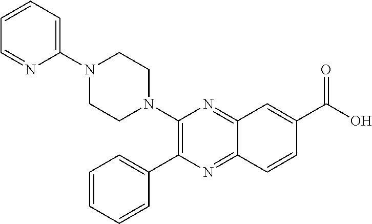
C12=NC(N3CCN(C4=CC=CC=N4)CC3)=C(C3=CC=CC=C3)N=C1C=CC(C(O)=O)=C2
